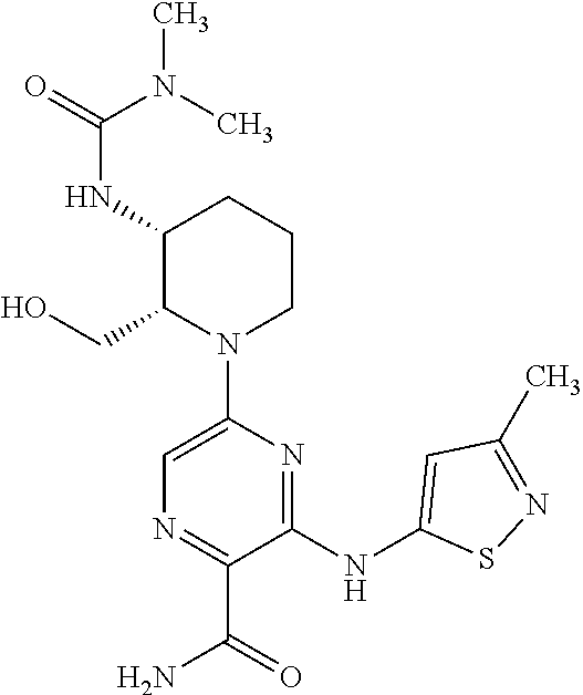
C1(NC(=O)N(C)C)C(CO)N(C2=CN=C(C(N)=O)C(NC3=CC(C)=NS3)=N2)CCC1
